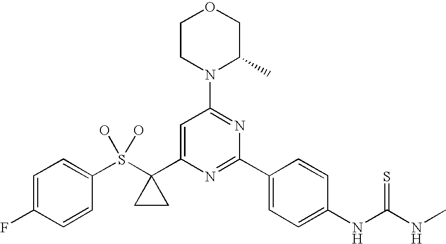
S(C1(C2=CC(N3C(C)COCC3)=NC(C3=CC=C(NC(NC)=S)C=C3)=N2)CC1)(O)(O)C1=CC=C(F)C=C1
